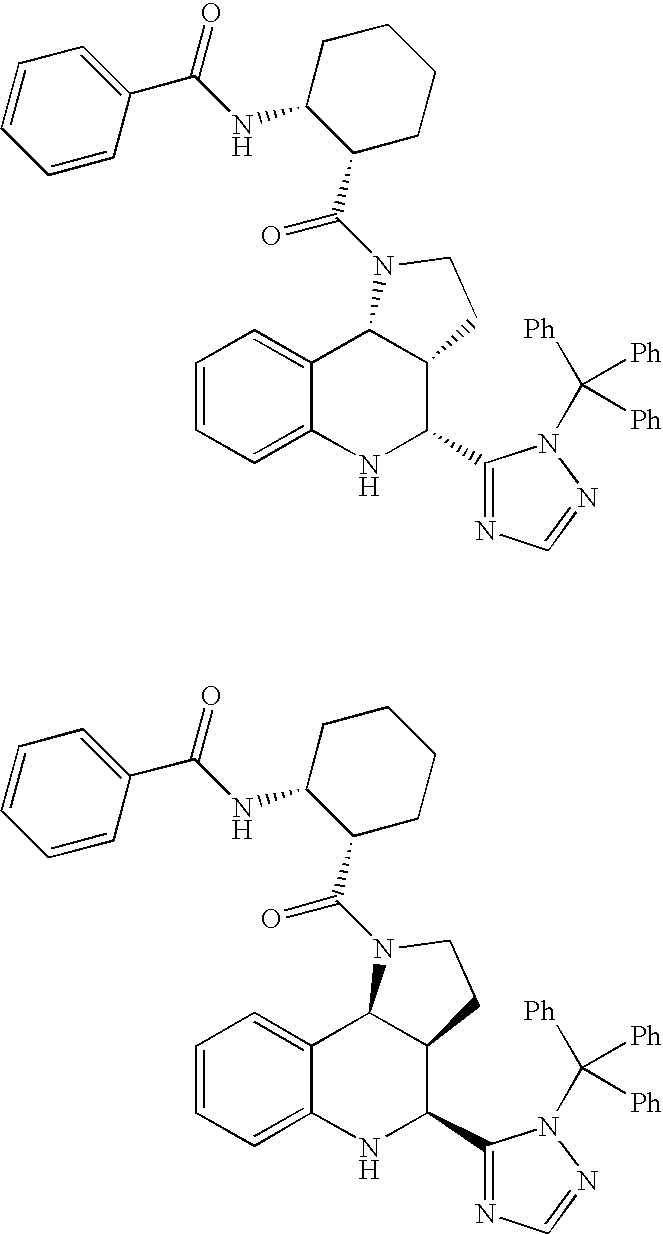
C1=CC=C2C(=C1)C1C(C(C3=NC=NN3C([Ph])([Ph])[Ph])N2)CCN1C(C1C(NC(C2=CC=CC=C2)=O)CCCC1)=O.C1=CC=C2C(=C1)C1C(C(C3=NC=NN3C([Ph])([Ph])[Ph])N2)CCN1C(C1C(NC(C2=CC=CC=C2)=O)CCCC1)=O
